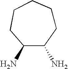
C1CCCCC(N)C1N
